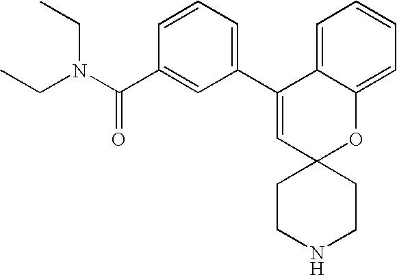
C1(C2=CC3(OC4=CC=CC=C24)CCNCC3)=CC=CC(C(N(CC)CC)=O)=C1
